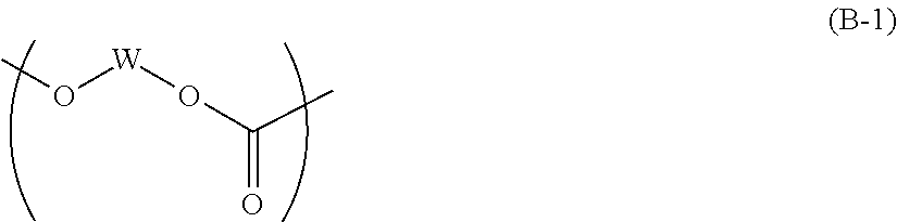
CO[W]OC(=O)C
